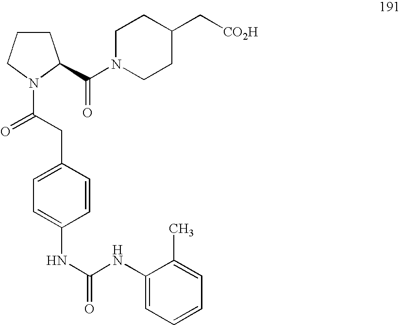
C(N1CCC(C[CO2H])CC1)(=O)C1CCCN1C(=O)CC1=CC=C(NC(NC2=CC=CC=C2C)=O)C=C1
